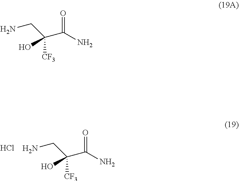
NCC(C(N)=O)(O)[CF3].Cl.NCC(C(N)=O)(O)[CF3]
